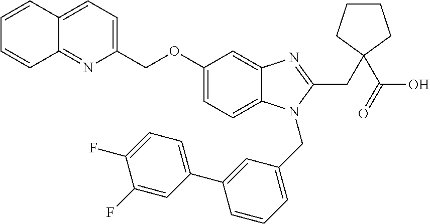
C1=CC=CC2=NC(COC3=CC=C4C(=C3)N=C(CC3(C(O)=O)CCCC3)N4CC3=CC=CC(C4=CC=C(F)C(F)=C4)=C3)=CC=C12
